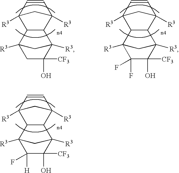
C12C(C3([R3])C=CC1([R3])C3)C1([R3])C([CF3])(O)C([H])(F)C2([R3])C1.C12C(C3([R3])C=CC1([R3])C3)C1([R3])C([CF3])(O)CC2([R3])C1.C12C(C3([R3])C=CC1([R3])C3)C1([R3])C([CF3])(O)C(F)(F)C2([R3])C1
